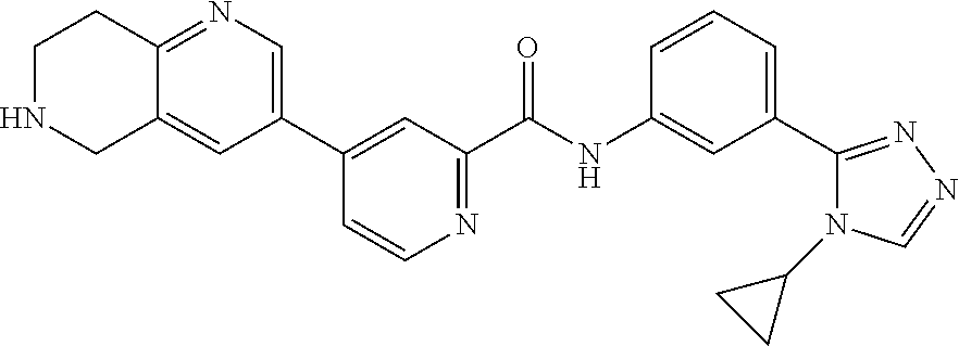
C1=CC=C(C2=NN=CN2C2CC2)C=C1NC(C1=NC=CC(C2=CN=C3C(=C2)CNCC3)=C1)=O
